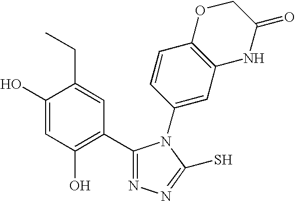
C1(C2=C(O)C=C(O)C(CC)=C2)=NN=C(S)N1C1=CC2=C(C=C1)OCC(=O)N2
